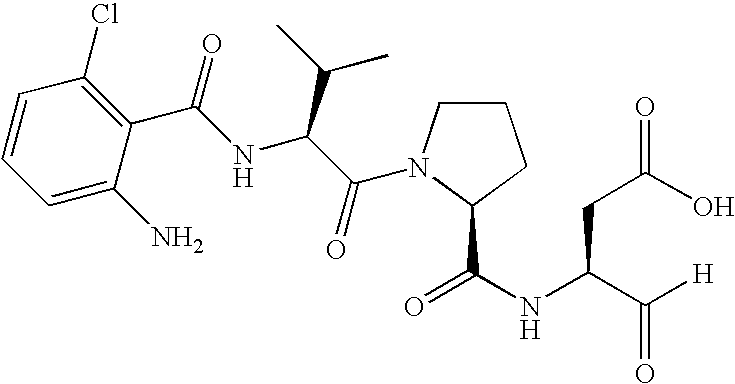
C1=CC=C(N)C(C(NC(C(=O)N2CCCC2C(NC(C([H])=O)CC(O)=O)=O)C(C)C)=O)=C1Cl
